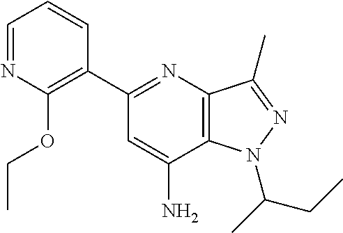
C1=NC(OCC)=C(C2=NC3=C(C(N)=C2)N(C(C)CC)N=C3C)C=C1
